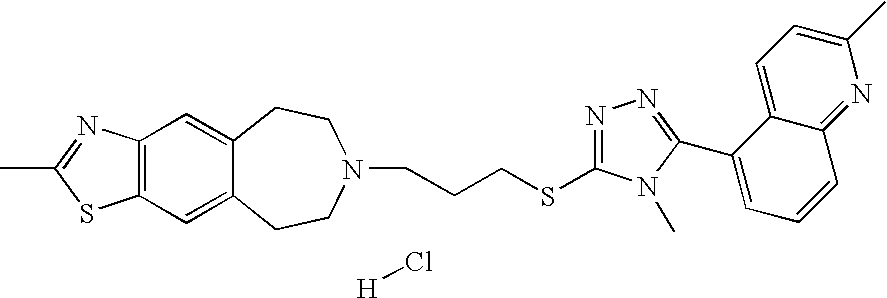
[H]Cl.CC1=NC2=C(S1)C=C1C(=C2)CCN(CCCSC2=NN=C(C3=CC=CC4=NC(C)=CC=C43)N2C)CC1
